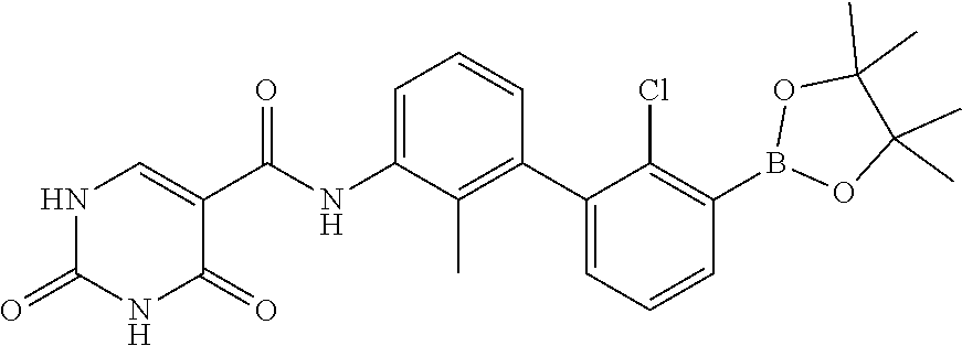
O1C(C)(C)C(C)(C)OB1C1=C(Cl)C(C2=C(C)C(NC(C3=CNC(=O)NC3=O)=O)=CC=C2)=CC=C1
